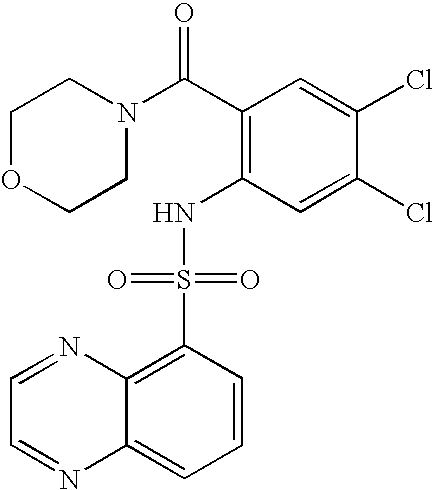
N1(C(C2=C(NS(C3=C4C(=CC=C3)N=CC=N4)(=O)=O)C=C(Cl)C(Cl)=C2)=O)CCOCC1
